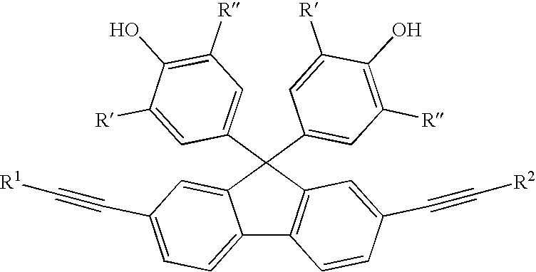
C12=CC=C(C#C[R1])C=C1C(C1=CC([R])=C(O)C([R])=C1)(C1=CC([R])=C(O)C([R])=C1)C1=C2C=CC(C#C[R2])=C1
